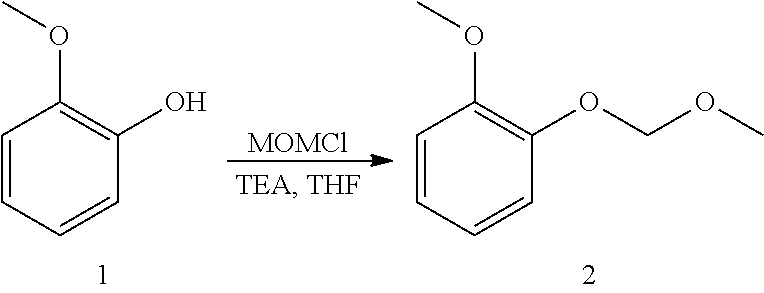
C1=CC=CC(O)=C1OC.[MOMCl].C1=CC=CC(OCOC)=C1OC
